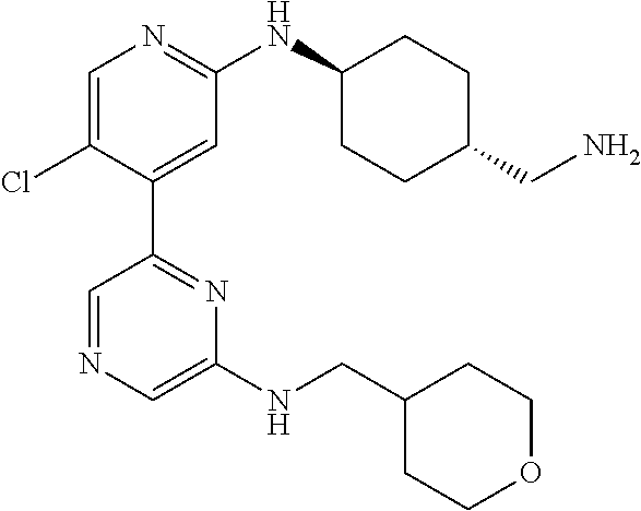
C1=C(Cl)C(C2=NC(NCC3CCOCC3)=CN=C2)=CC(NC2CCC(CN)CC2)=N1
